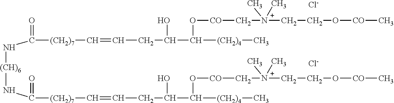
C(N[(CH)6]NC([(CH2)7]C=CCC(O)C([(CH2)4]C)O[CO]C[N+](CCO[CO]C)(C)C)=O)([(CH2)7]C=CCC(O)C([(CH2)4]C)O[CO]C[N+](CCO[CO]C)(C)C)=O.[Cl-].[Cl-]
